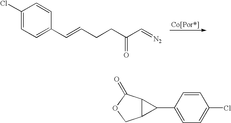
C1(Cl)=CC=C(C=CCCC(C=[N2])=O)C=C1.C1(C2C3C2COC3=O)=CC=C(Cl)C=C1
